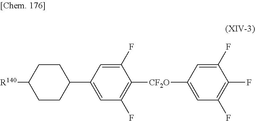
C1CC(C2=CC(F)=C([CF2O]C3=CC(F)=C(F)C(F)=C3)C(F)=C2)CCC1[R140]
